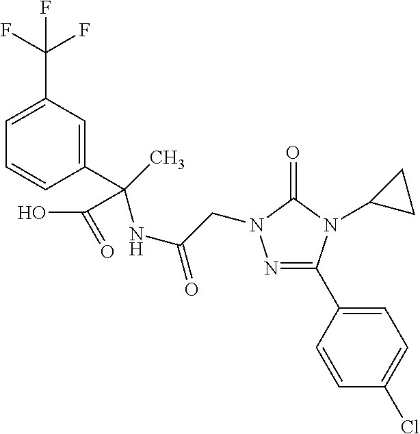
N1=C(C2=CC=C(Cl)C=C2)N(C2CC2)C(=O)N1CC(NC(C1=CC(C(F)(F)F)=CC=C1)(C(O)=O)C)=O
